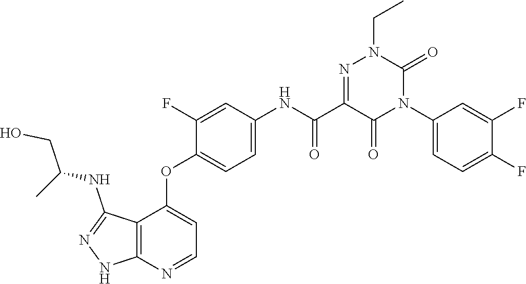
N1=C(NC(CO)C)C2=C(N=CC=C2OC2=CC=C(NC(C3=NN(CC)C(=O)N(C4=CC=C(F)C(F)=C4)C3=O)=O)C=C2F)N1
